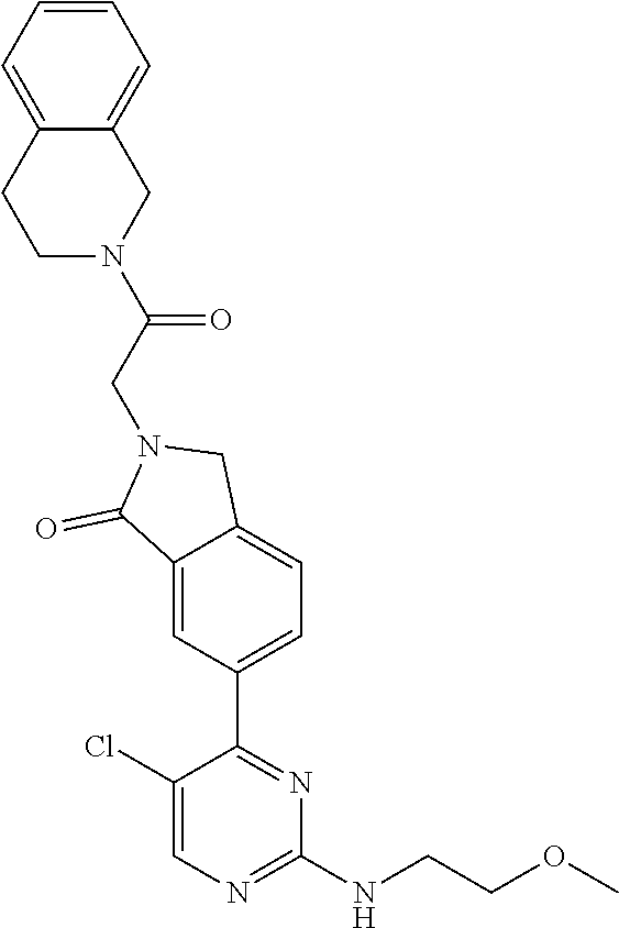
C1(Cl)=CN=C(NCCOC)N=C1C1=CC=C2C(=C1)C(=O)N(CC(N1CC3=CC=CC=C3CC1)=O)C2
